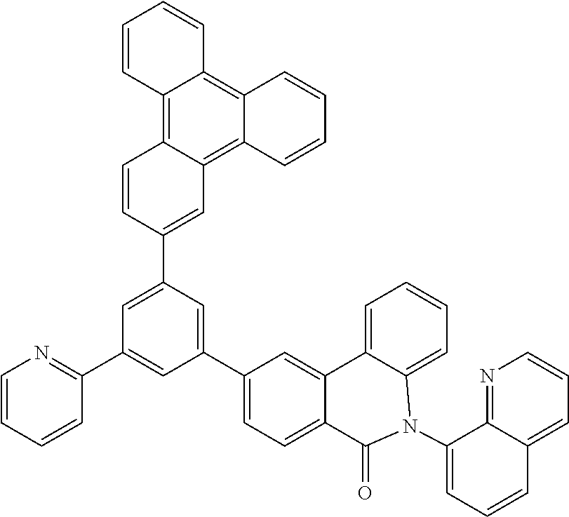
C1(C2=CC(C3=CC4=C5C(=C6C(=C4C=C3)C=CC=C6)C=CC=C5)=CC(C3=NC=CC=C3)=C2)=CC=C2C(=C1)C1=CC=CC=C1N(C1=CC=CC3=CC=CN=C31)C2=O
